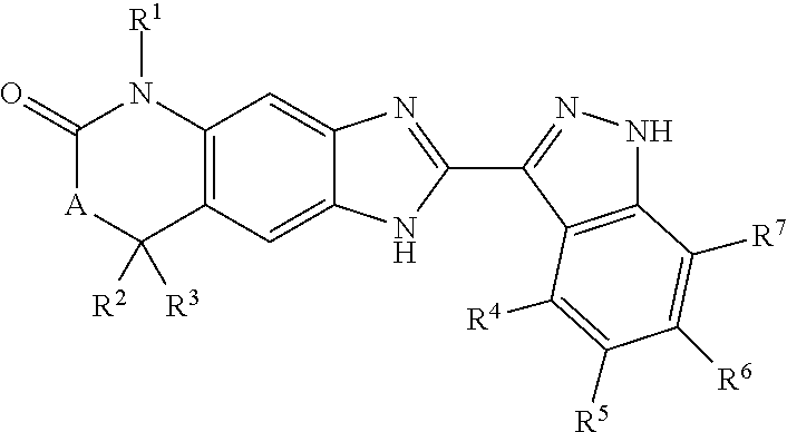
C12=C(C=C3C(=C1)NC(C1=NNC4=C1C([R4])=C([R5])C([R6])=C4[R7])=N3)N([R1])C(=O)[A]C2([R2])[R3]
